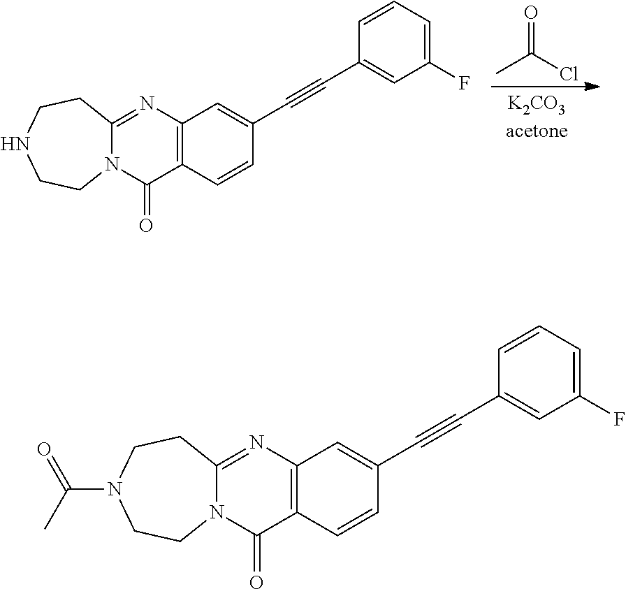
C12=C(C=CC(C#CC3=CC(F)=CC=C3)=C1)C(=O)N1C(=N2)CCNCC1.O=C(Cl)C.C12=C(C=CC(C#CC3=CC(F)=CC=C3)=C1)C(=O)N1C(=N2)CCN(C(=O)C)CC1
